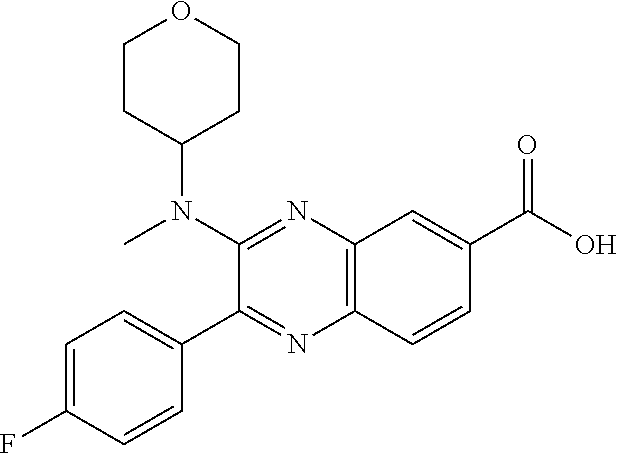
C12=C(C=CC(C(O)=O)=C1)N=C(C1=CC=C(F)C=C1)C(N(C1CCOCC1)C)=N2
